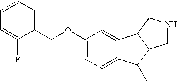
C1(OCC2=CC=CC=C2F)=CC=C2C(=C1)C1C(C2C)CNC1
